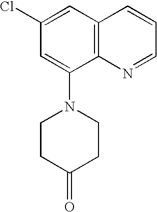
C1(Cl)=CC2=C(C(N3CCC(=O)CC3)=C1)N=CC=C2
